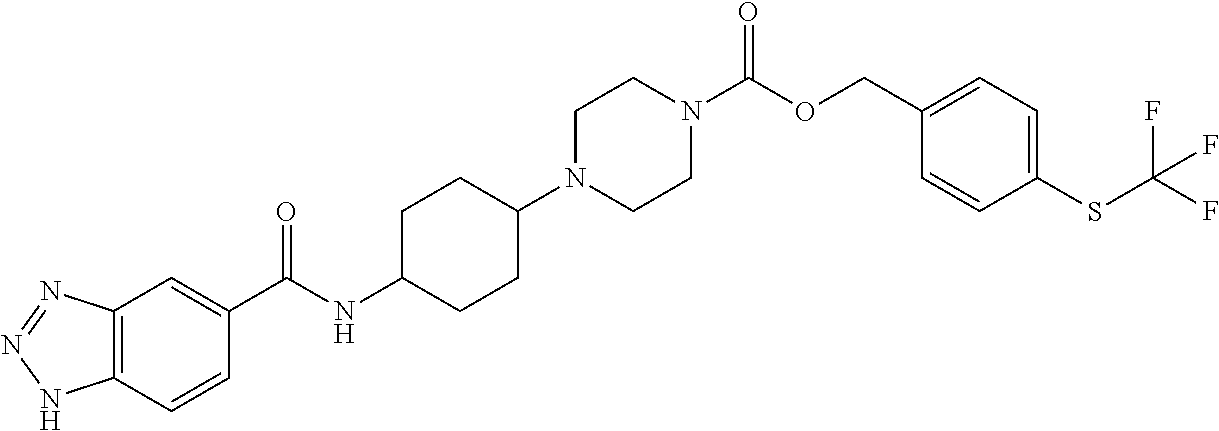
C12=C(N=NN1)C=C(C(NC1CCC(N3CCN(C(=O)OCC4=CC=C(SC(F)(F)F)C=C4)CC3)CC1)=O)C=C2
